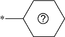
C1CCCCC1*
